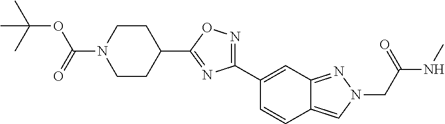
C(N1CCC(C2=NC(C3=CC4=NN(CC(=O)NC)C=C4C=C3)=NO2)CC1)(=O)OC(C)(C)C
